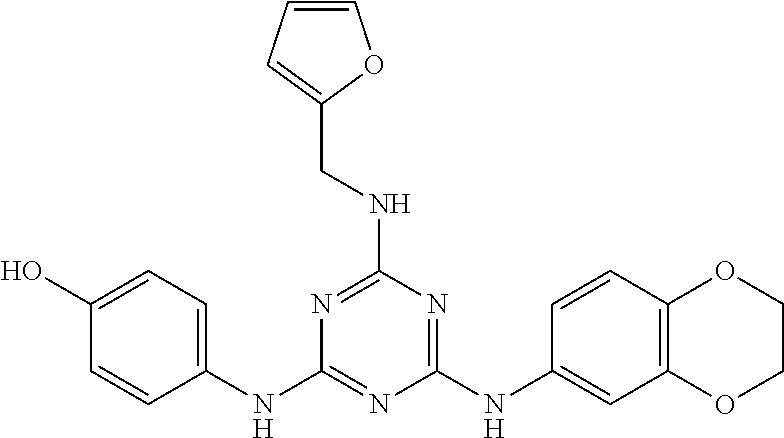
C1(O)=CC=C(NC2=NC(NC3=CC4=C(C=C3)OCCO4)=NC(NCC3=CC=CO3)=N2)C=C1
